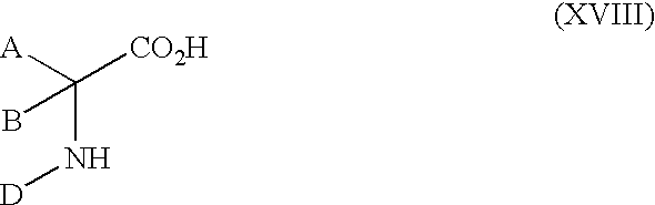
C(N[D])(B)([CO2H])[A]
